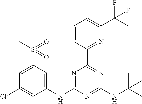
C1(NC2=CC(S(=O)(C)=O)=CC(Cl)=C2)=NC(C2=NC(C(C)(F)F)=CC=C2)=NC(NC(C)(C)C)=N1
